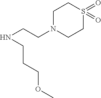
N(CCN1CCS(=O)(=O)CC1)CCCOC
